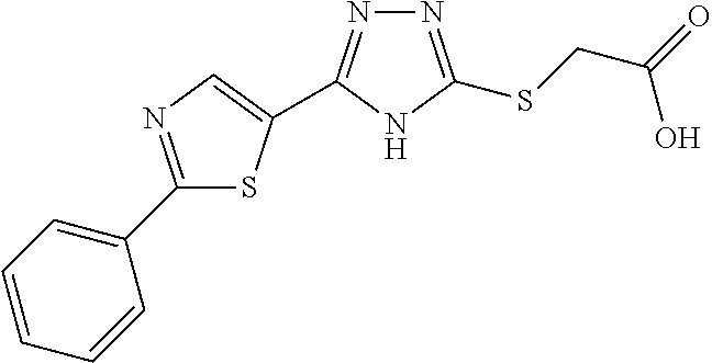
C(CSC1=NN=C(C2=CN=C(C3=CC=CC=C3)S2)N1)(=O)O
